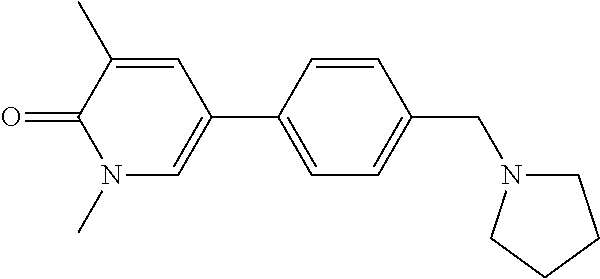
C1=C(C2=CN(C)C(=O)C(C)=C2)C=CC(CN2CCCC2)=C1
